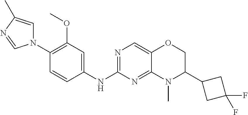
C1(N2C=C(C)N=C2)=C(OC)C=C(NC2=NC=C3C(=N2)N(C)C(C2CC(F)(F)C2)CO3)C=C1
